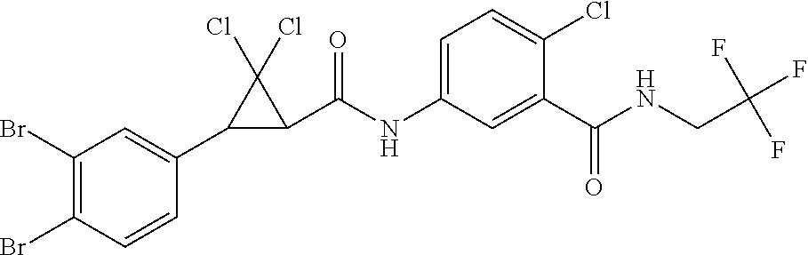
C1(Br)=C(Br)C=CC(C2C(C(NC3=CC=C(Cl)C(C(NCC(F)(F)F)=O)=C3)=O)C2(Cl)Cl)=C1
